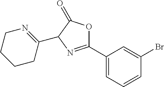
C1(C2=NC(C3=NCCCC3)C(=O)O2)=CC=CC(Br)=C1
